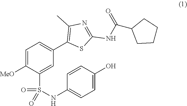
C1=C([MeO])C(S(=O)(=O)NC2=CC=C(O)C=C2)=CC(C2=C(C)N=C(NC(=O)C3CCCC3)S2)=C1
